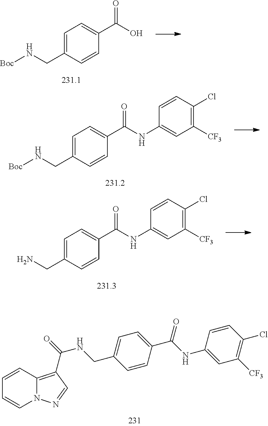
C1=C(CNC(=O)C2=C3N(C=CC=C3)N=C2)C=CC(C(NC2=CC([CF3])=C(Cl)C=C2)=O)=C1.C1=C(CN[Boc])C=CC(C(O)=O)=C1.C1=C(CN[Boc])C=CC(C(NC2=CC([CF3])=C(Cl)C=C2)=O)=C1.C1=C(CN)C=CC(C(NC2=CC([CF3])=C(Cl)C=C2)=O)=C1
